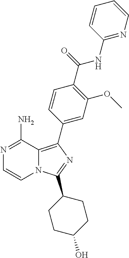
N12C(=C(C3=CC(OC)=C(C(=O)NC4=NC=CC=C4)C=C3)N=C1C1CCC(O)CC1)C(N)=NC=C2
